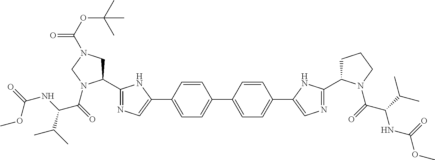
C1=C(C2=CN=C(C3CN(C(OC(C)(C)C)=O)CN3C(=O)C(NC(=O)OC)C(C)C)N2)C=CC(C2=CC=C(C3=CN=C(C4CCCN4C(=O)C(C(C)C)NC(OC)=O)N3)C=C2)=C1
